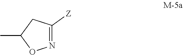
N1=C([Z])CC(C)O1
